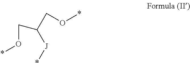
O(*)CC(CO*)[J]*
